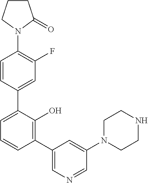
C1(N2C(=O)CCC2)=C(F)C=C(C2=CC=CC(C3=CN=CC(N4CCNCC4)=C3)=C2O)C=C1
